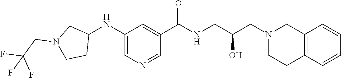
C1(NC2CN(CC(F)(F)F)CC2)=CN=CC(C(NCC(CN2CCC3=C(C2)C=CC=C3)O)=O)=C1
